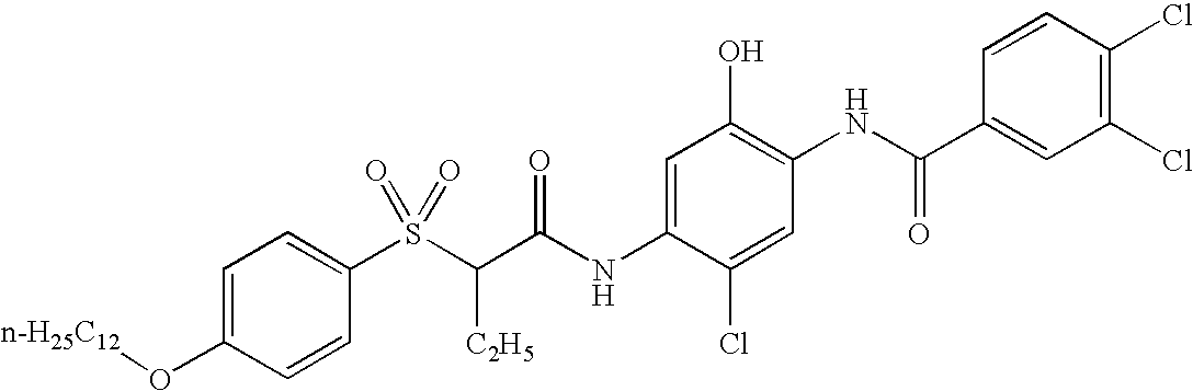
[n-H25C12]OC1=CC=C(S(C(C(NC2=CC(O)=C(NC(C3=CC(Cl)=C(Cl)C=C3)=O)C=C2Cl)=O)[C2H5])(=O)=O)C=C1
